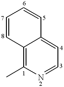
C12=C(C)N=CC=C1C=CC=C2
